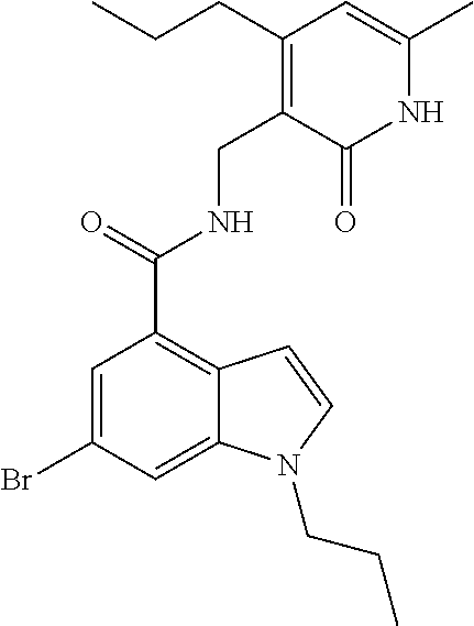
N1C(C)=CC(CCC)=C(CNC(C2=C3C(=CC(Br)=C2)N(CCC)C=C3)=O)C1=O
